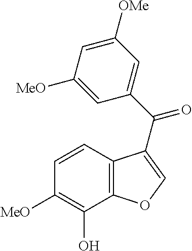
C12=C(C=CC([MeO])=C1O)C(C(C1=CC([OMe])=CC([MeO])=C1)=O)=CO2
